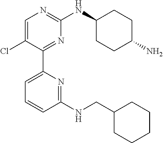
C1=C(Cl)C(C2=CC=CC(NCC3CCCCC3)=N2)=NC(NC2CCC(N)CC2)=N1
